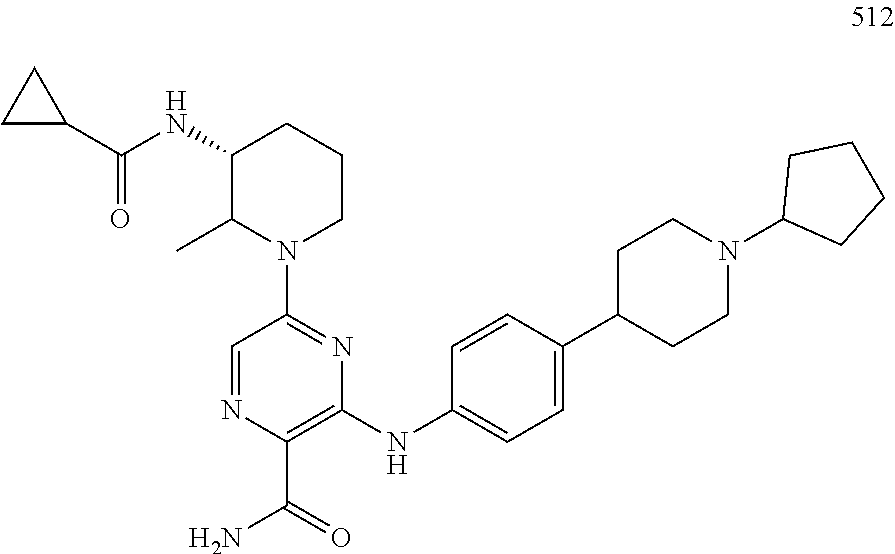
C1(NC(C2CC2)=O)C(C)N(C2=NC(NC3=CC=C(C4CCN(C5CCCC5)CC4)C=C3)=C(C(N)=O)N=C2)CCC1
